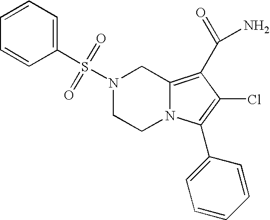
C1CN2C(=C(C(N)=O)C(Cl)=C2C2=CC=CC=C2)CN1S(=O)(=O)C1=CC=CC=C1
